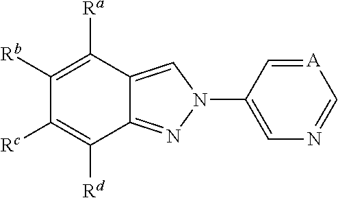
C1([Rb])=C([Ra])C2=CN(C3=CN=C[A]=C3)N=C2C([Rd])=C1[Rc]
